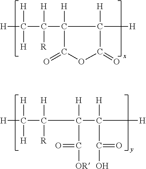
[H]C([H])([H])C([H])([R])C1([H])C(=O)OC(=O)C1([H])[H].[H]C([H])([H])C([H])([R])C([H])(C(=O)[OR])C([H])([H])C(=O)O
